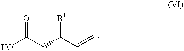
OC(CC(C=C)[R1])=O
